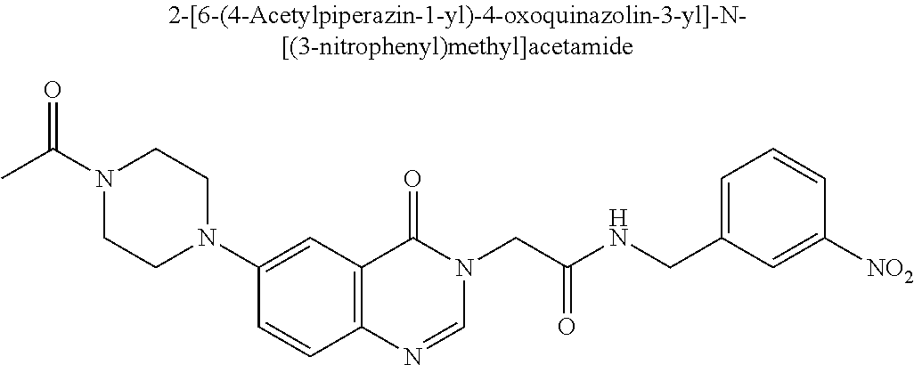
N1(C(C)=O)CCN(C2=CC3=C(C=C2)N=CN(CC(NCC2=CC=CC([NO2])=C2)=O)C3=O)CC1
